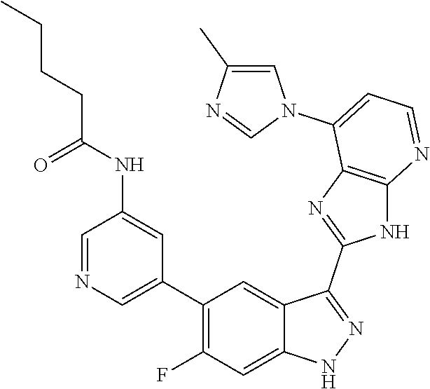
C1=NC=C(C2=C(F)C=C3C(=C2)C(C2=NC4=C(N2)N=CC=C4N2C=C(C)N=C2)=NN3)C=C1NC(CCCC)=O
